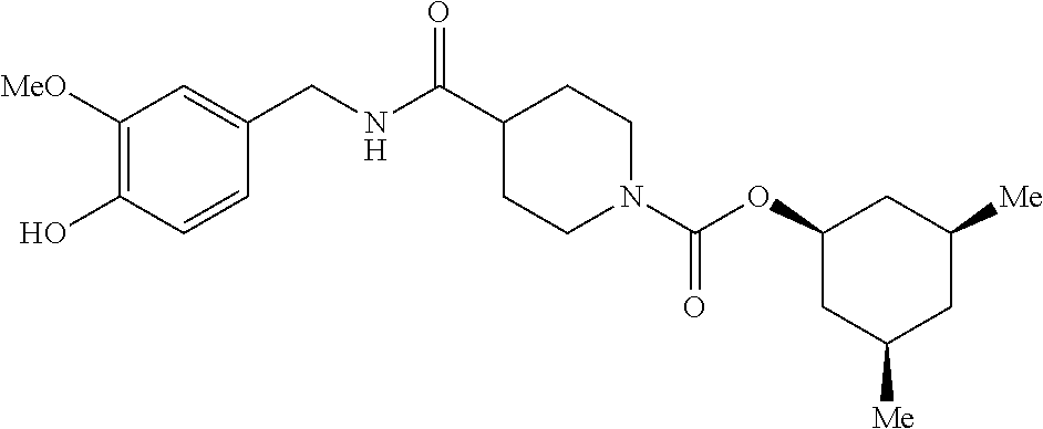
C1([MeO])=C(O)C=CC(CNC(C2CCN(C(OC3CC([Me])CC([Me])C3)=O)CC2)=O)=C1
